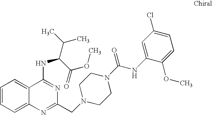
C1=CC=C2C(=C1)C(NC(C(C)C)C(=O)OC)=NC(CN1CCN(C(NC3=CC(Cl)=CC=C3OC)=O)CC1)=N2
